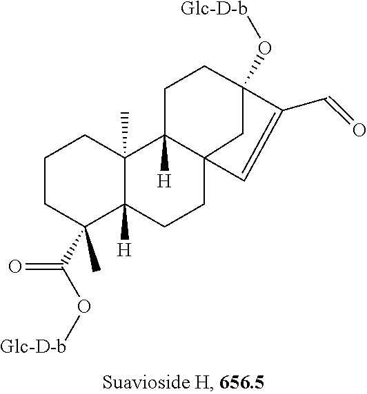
C1CC(C)(C(O[Glc-D-b])=O)C2([H])C(C)(C1)C1([H])CCC3(O[Glc-D-b])C(C=O)=CC1(CC2)C3
